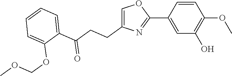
C1(C2=CC(O)=C(OC)C=C2)=NC(CCC(C2=CC=CC=C2OCOC)=O)=CO1
